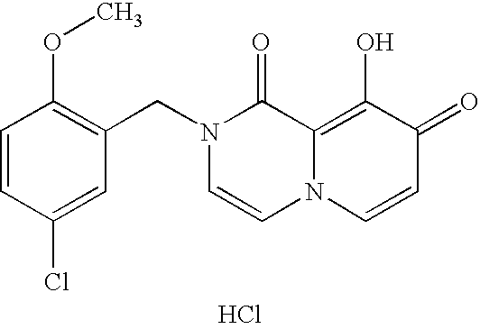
C1(CN2C=CN3C(=C(O)C(=O)C=C3)C2=O)=C(OC)C=CC(Cl)=C1.Cl
